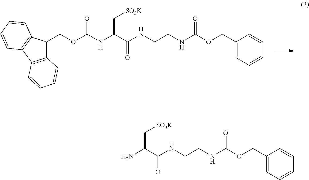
C1(COC(NCCNC(C(NC(OCC2C3=C(C4=C2C=CC=C4)C=CC=C3)=O)C[SO3K])=O)=O)=CC=CC=C1.C1(COC(NCCNC(C(N)C[SO3K])=O)=O)=CC=CC=C1
